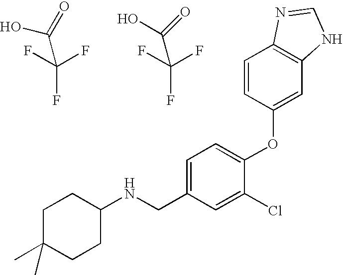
OC(=O)C(F)(F)F.OC(=O)C(F)(F)F.C1C(C)(C)CCC(NCC2=CC=C(OC3=CC4=C(C=C3)N=CN4)C(Cl)=C2)C1
